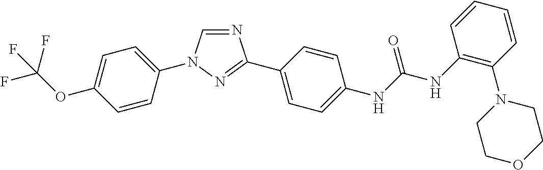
C1=C(N2C=NC(C3=CC=C(NC(NC4=C(N5CCOCC5)C=CC=C4)=O)C=C3)=N2)C=CC(OC(F)(F)F)=C1
